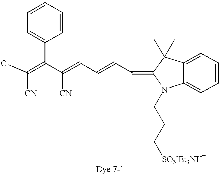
CC(=C(C(=CC=CC=C1N(CCC[SO3-Et3NH+])C2=CC=CC=C2C1(C)C)[CN])C1=CC=CC=C1)[CN]
